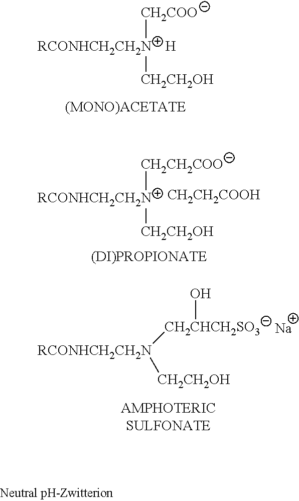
[CH2COO][RCONHCH2CH2N][CH2CH2OH].[H].[CH2CH2COO][RCONHCH2CH2N][CH2CH2OH].[CH2CH2COOH].[RCONHCH2CH2N]([CH2CHCH2SO3]O)[CH2CH2OH].[Na]
